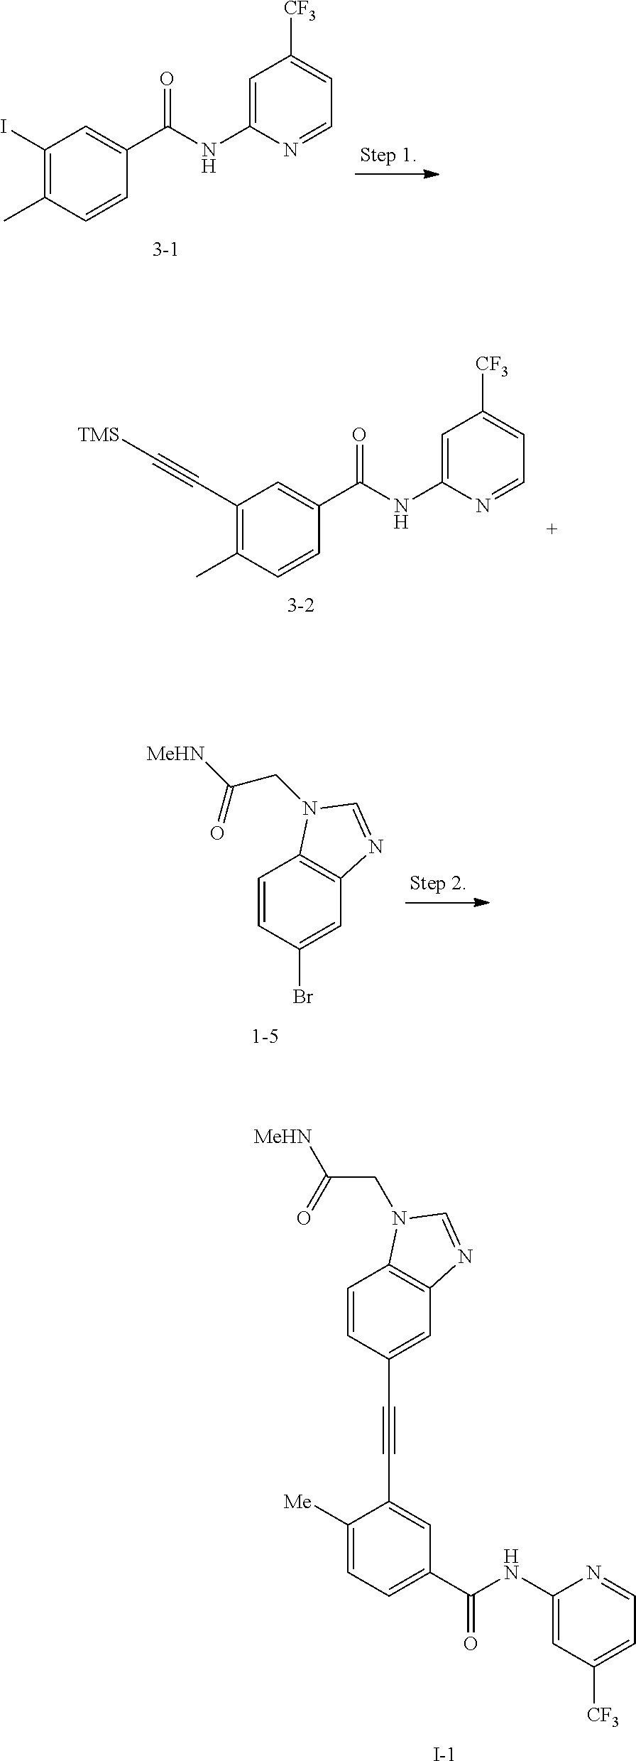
C1(C)=C(C#C[TMS])C=C(C(=O)NC2=CC([CF3])=CC=N2)C=C1.[3-2].C1(C)=C(I)C=C(C(=O)NC2=CC([CF3])=CC=N2)C=C1.[3-1].C1([Me])=CC=C(C(=O)NC2=CC([CF3])=CC=N2)C=C1C#CC1=CC2=C(C=C1)N(CC([MeHN])=O)C=N2.[I-].C1=C(Br)C=CC2=C1N=CN2CC([MeHN])=O
